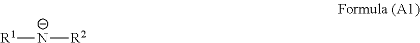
[R1][N-][R2]
